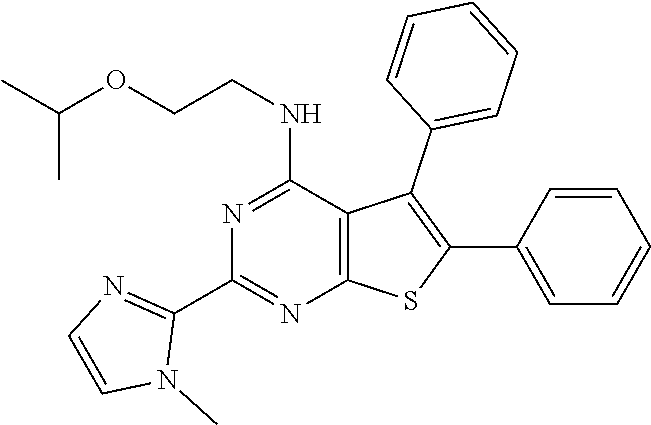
C1(C2=NC3=C(C(NCCOC(C)C)=N2)C(C2=CC=CC=C2)=C(C2=CC=CC=C2)S3)=NC=CN1C
